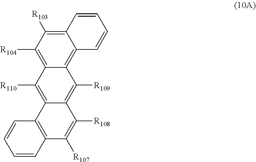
C12=C([R104])C([R103])=C3C(=C1C([R109])=C1C(=C2[R110])C2=C(C([R107])=C1[R108])C=CC=C2)C=CC=C3
